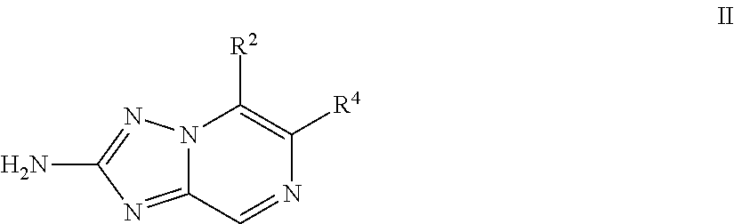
N12C(=NC(N)=N1)C=NC([R4])=C2[R2]
